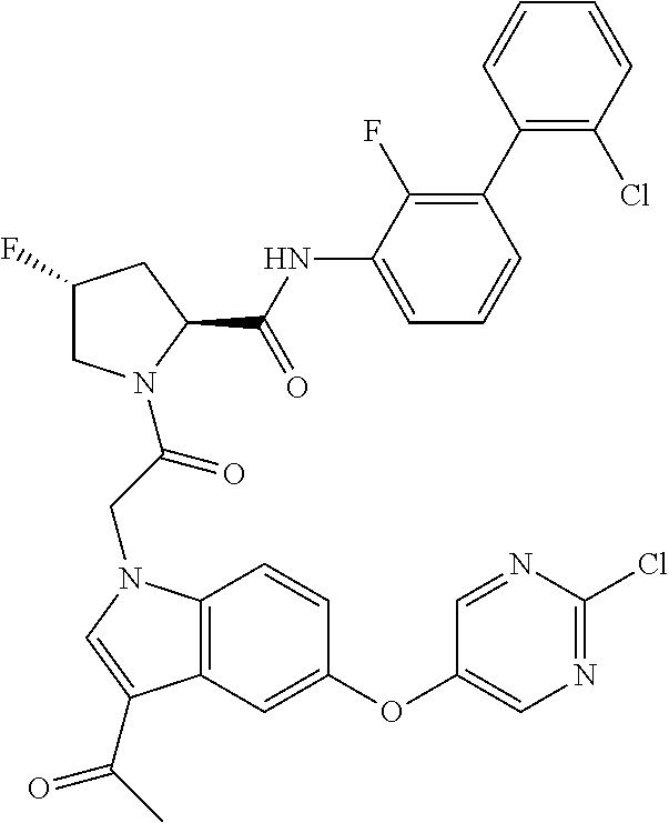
C1(F)CN(C(CN2C3=C(C=C(OC4=CN=C(Cl)N=C4)C=C3)C(C(C)=O)=C2)=O)C(C(NC2=CC=CC(C3=C(Cl)C=CC=C3)=C2F)=O)C1
